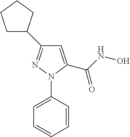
C1=C(C(NO)=O)N(C2=CC=CC=C2)N=C1C1CCCC1
